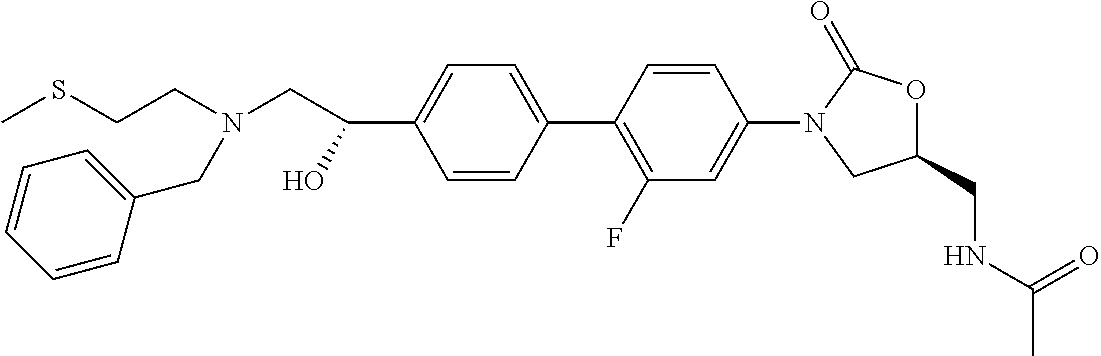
C1=C(C2=C(F)C=C(N3CC(CNC(C)=O)OC3=O)C=C2)C=CC(C(O)CN(CCSC)CC2=CC=CC=C2)=C1
